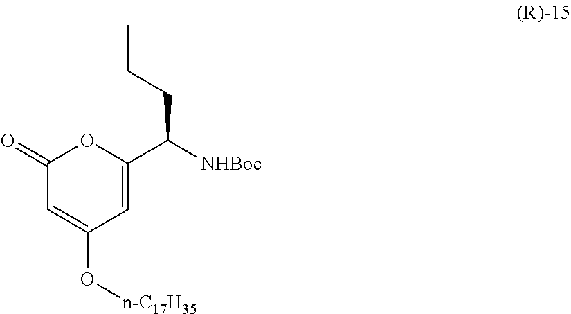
C1(=O)C=C(O[n-C17H35])C=C(C([NHBoc])CCC)O1
